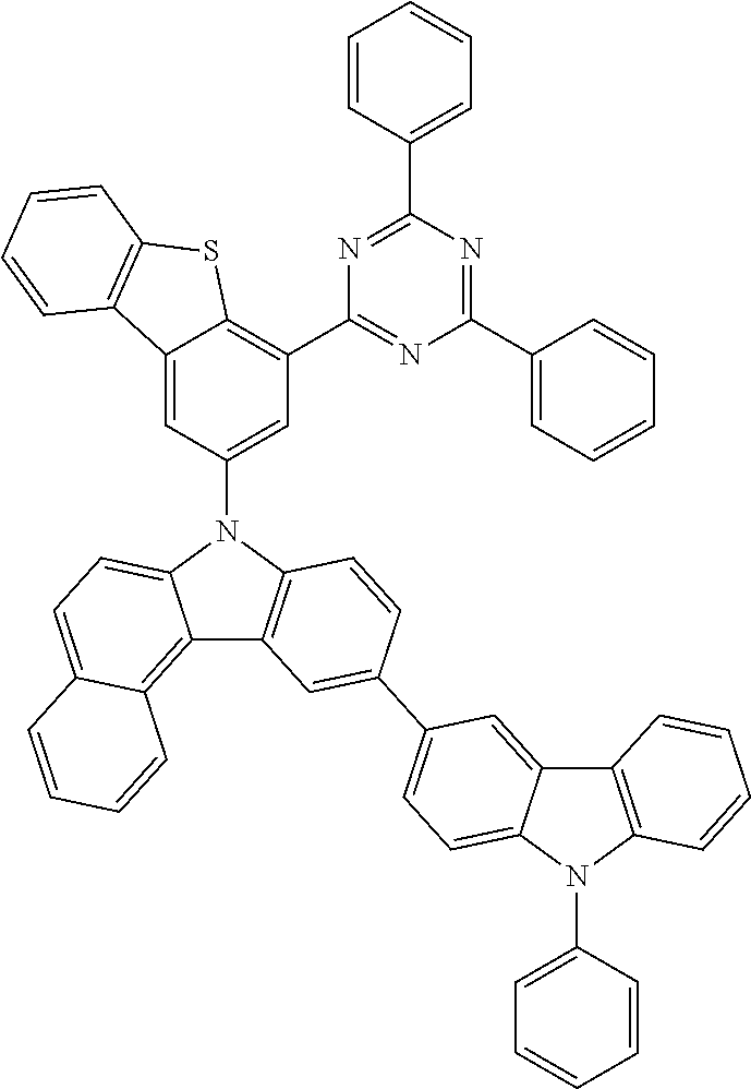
C12=C3C(=CC=C1N(C1=CC(C4=NC(C5=CC=CC=C5)=NC(C5=CC=CC=C5)=N4)=C4C(=C1)C1=C(S4)C=CC=C1)C1=C2C=C(C2=CC=C4C(=C2)C2=C(N4C4=CC=CC=C4)C=CC=C2)C=C1)C=CC=C3
